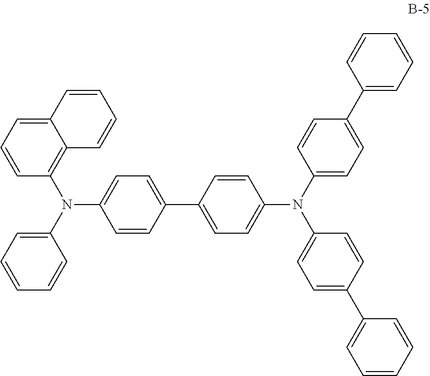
N(C1=CC=C(C2=CC=C(N(C3=CC=C(C4=CC=CC=C4)C=C3)C3=CC=C(C4=CC=CC=C4)C=C3)C=C2)C=C1)(C1=C2C(=CC=C1)C=CC=C2)C1=CC=CC=C1
